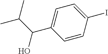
C1=CC(I)=CC=C1C(C(C)C)O
